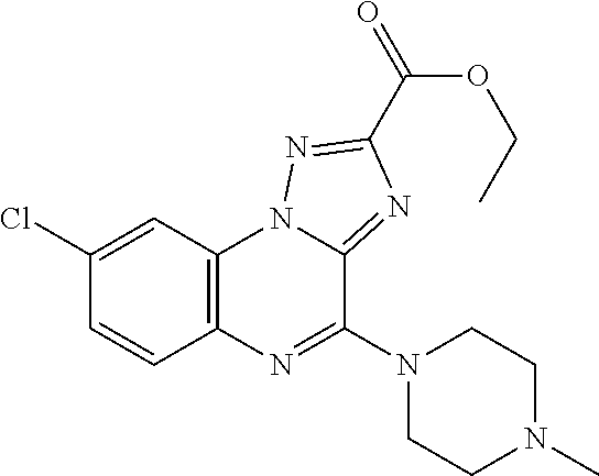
C1(Cl)=CC2=C(N=C(N3CCN(C)CC3)C3=NC(C(=O)OCC)=NN23)C=C1
